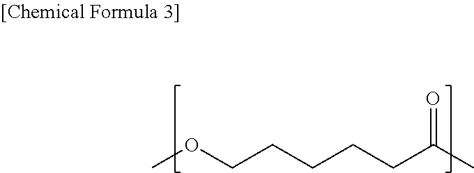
O=C(CCCCCOC)C
